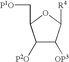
C1([P2O])C([OP3])C([R4])OC1C[P1O]
